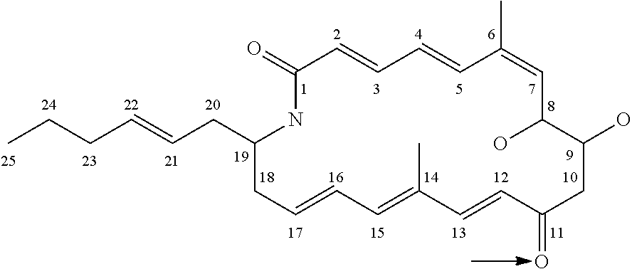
C1(=O)NC(CC=CCCC)CC=CC=C(C)C=CC(=O)CC(O)C(O)C=C(C)C=CC=C1
